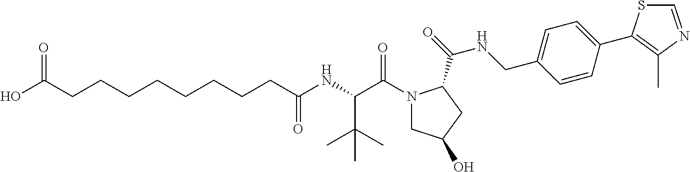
N1(C(C(NC(CCCCCCCCC(O)=O)=O)C(C)(C)C)=O)CC(O)CC1C(NCC1=CC=C(C2=C(C)N=CS2)C=C1)=O
